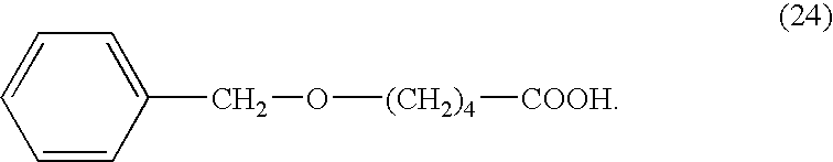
C1=CC(CO[(CH2)4][COOH])=CC=C1
